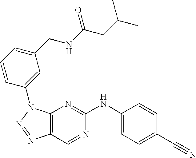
C12=C(N(C3=CC(CNC(CC(C)C)=O)=CC=C3)N=N1)N=C(NC1=CC=C(C#N)C=C1)N=C2
